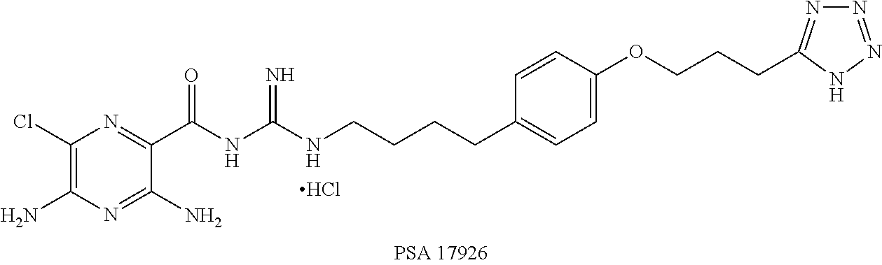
C1(Cl)=C(N)N=C(N)C(C(NC(NCCCCC2=CC=C(OCCCC3=NN=NN3)C=C2)=N)=O)=N1.Cl
